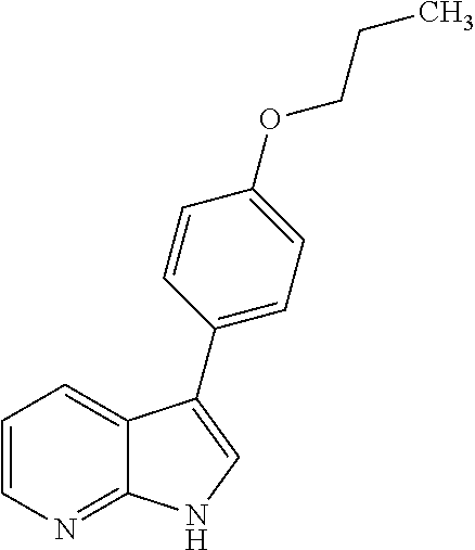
C12=NC=CC=C1C(C1=CC=C(OCCC)C=C1)=CN2
